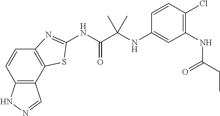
C12=C(C3=C(C=C1)N=C(NC(C(NC1=CC(NC(=O)CC)=C(Cl)C=C1)(C)C)=O)S3)C=NN2
